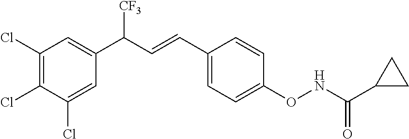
C1(Cl)=C(Cl)C(Cl)=CC(C(C=CC2=CC=C(ONC(=O)C3CC3)C=C2)[CF3])=C1
